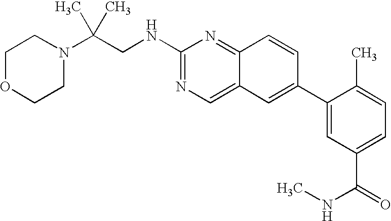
N1(C(CNC2=NC=C3C(=N2)C=CC(C2=CC(C(NC)=O)=CC=C2C)=C3)(C)C)CCOCC1
